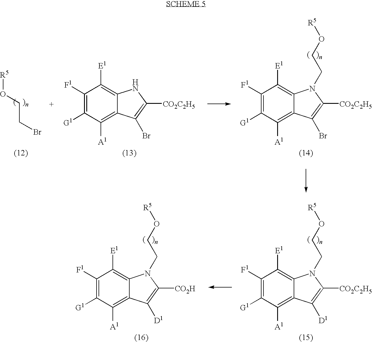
[R5]OCCBr.C1([F1])=C([G1])C([A1])=C2C(=C1[E1])N(CCO[R5])C([CO2C2H5])=C2Br.C1([F1])=C([G1])C([A1])=C2C(=C1[E1])NC([CO2C2H5])=C2Br.C1([F1])=C([G1])C([A1])=C2C(=C1[E1])N(CCO[R5])C([CO2C2H5])=C2[D1].C1([F1])=C([G1])C([A1])=C2C(=C1[E1])N(CCO[R5])C([CO2H])=C2[D1]
